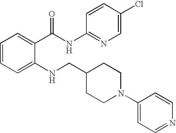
C1=CC=C(NCC2CCN(C3=CC=NC=C3)CC2)C(C(NC2=NC=C(Cl)C=C2)=O)=C1
